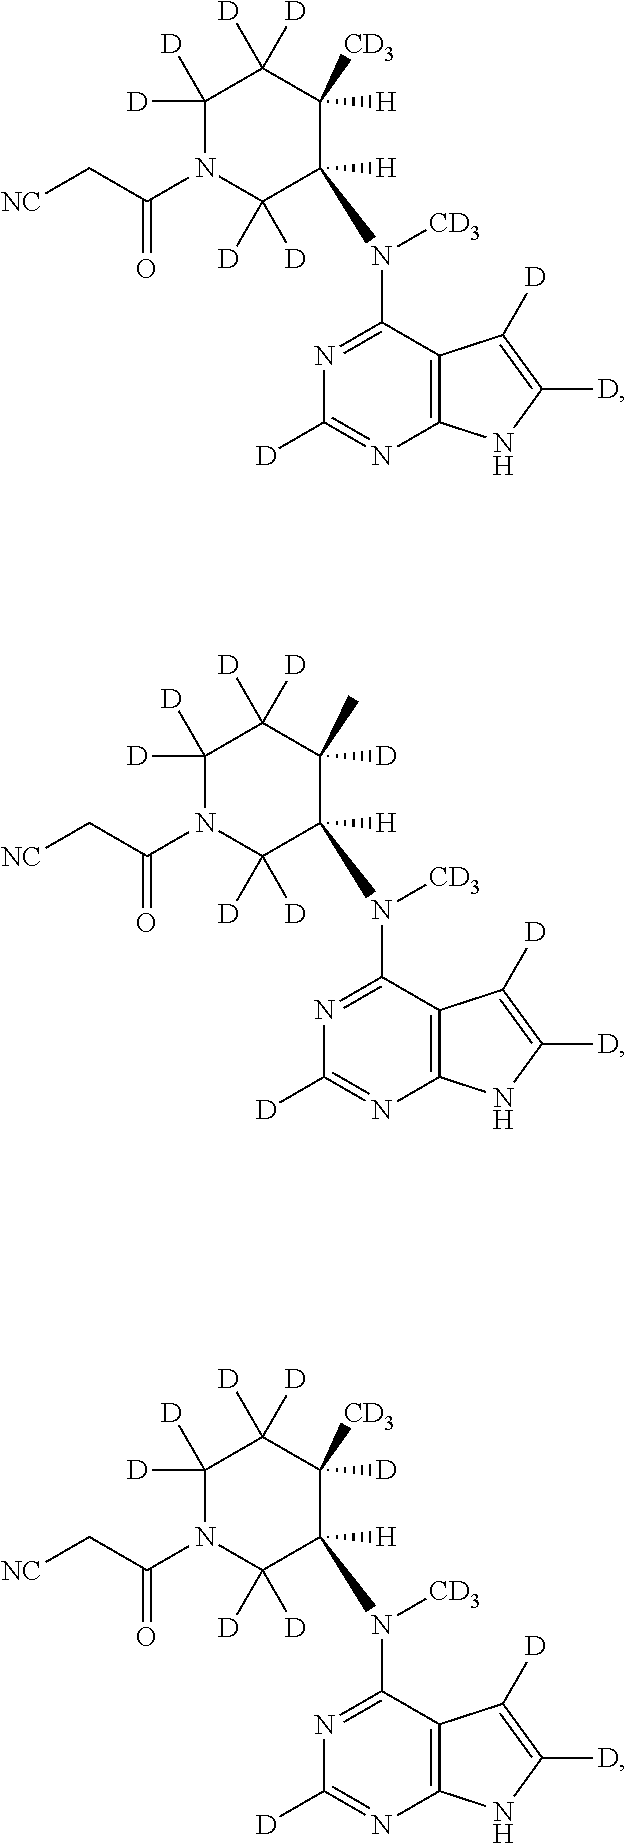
C12=C(C(N([CD3])C3([H])C([D])([D])N(C(C[NC])=O)C([D])([D])C([D])([D])C3([H])[CD3])=NC([D])=N1)C([D])=C([D])N2.C12=C(C(N([CD3])C3([H])C([D])([D])N(C(C[NC])=O)C([D])([D])C([D])([D])C3([D])C)=NC([D])=N1)C([D])=C([D])N2.C12=C(C(N([CD3])C3([H])C([D])([D])N(C(C[NC])=O)C([D])([D])C([D])([D])C3([D])[CD3])=NC([D])=N1)C([D])=C([D])N2
